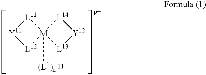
[M]12([(L1)n])([L11][Y11][L12]1)[L13][Y12][L14]2
